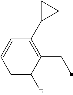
C1(CC)=C(C2CC2)C=CC=C1F
